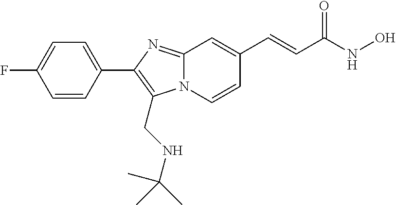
N12C(=NC(C3=CC=C(F)C=C3)=C1CNC(C)(C)C)C=C(C=CC(NO)=O)C=C2
